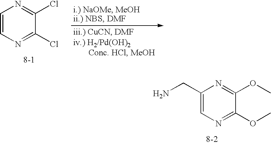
C1=CN=C(Cl)C(Cl)=N1.C1(CN)=CN=C(OC)C(OC)=N1
